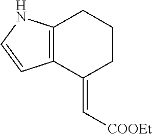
C12=C(C(=C[COOEt])CCC1)C=CN2
